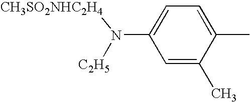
C1=C(C)C(C)=CC=C1N([CH3SO2NHC2H4])[C2H5]
